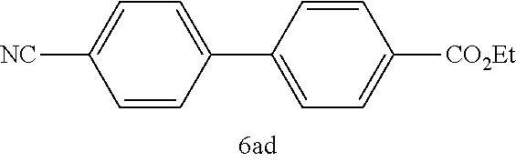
C1=C(C2=CC=C([CO2Et])C=C2)C=CC([CN])=C1
